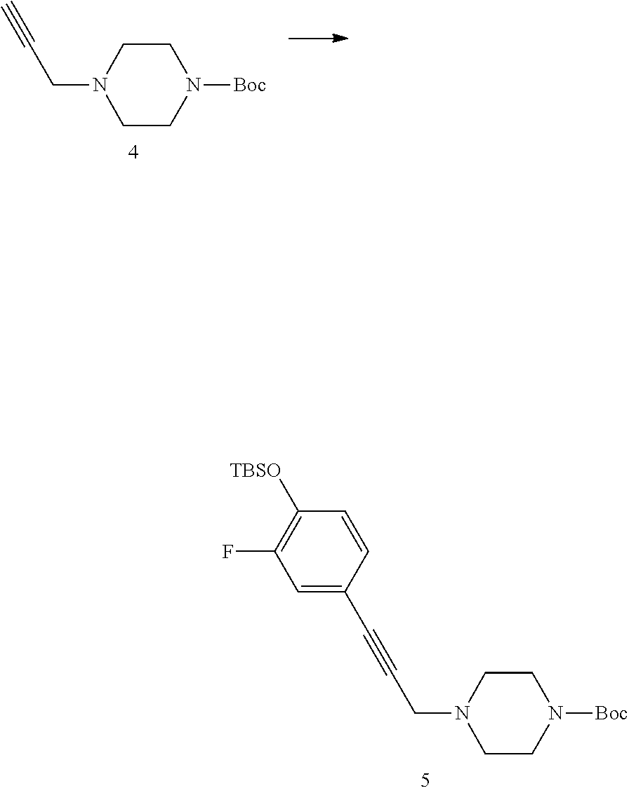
C(CN1CCN([Boc])CC1)#C.C1=CC(C#CCN2CCN([Boc])CC2)=CC(F)=C1[TBSO]
